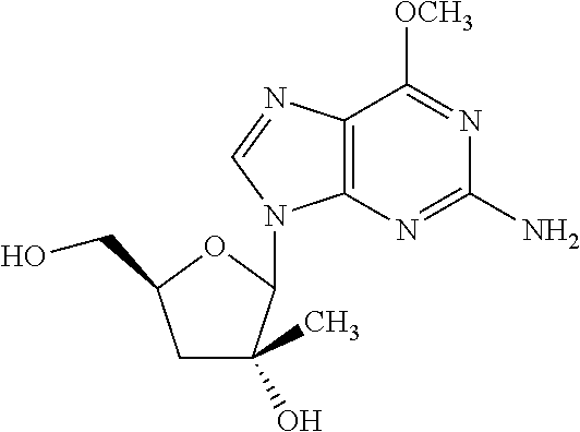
C1C(C)(O)C(N2C3=C(N=C2)C([OCH3])=NC(N)=N3)OC1CO
